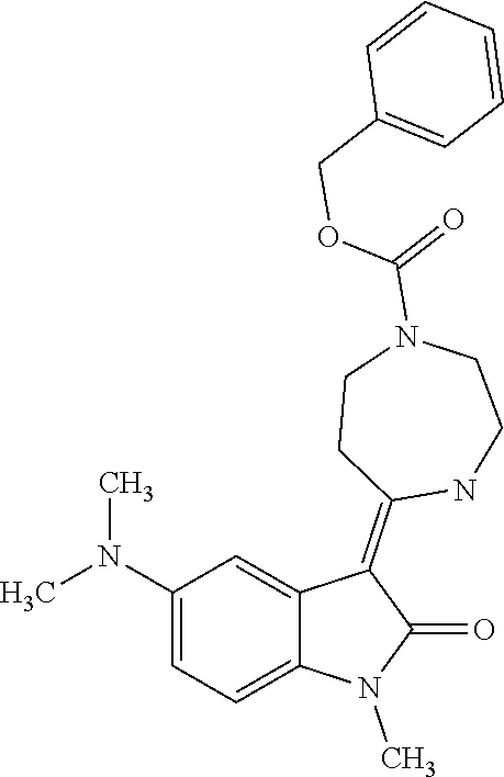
N1(C)C(=O)C(=C2CCN(C(OCC3=CC=CC=C3)=O)CCN2)C2=CC(N(C)C)=CC=C12
